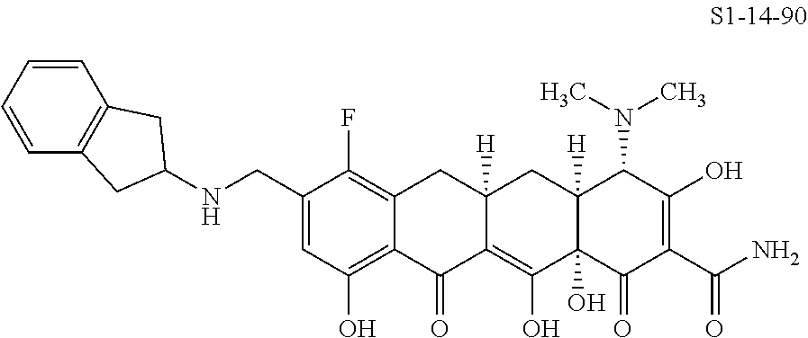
C1(CNC2CC3=C(C=CC=C3)C2)=CC(O)=C2C(=C1F)CC1([H])C(=C(O)C3(O)C([H])(C1)C(N(C)C)C(O)=C(C(N)=O)C3=O)C2=O
